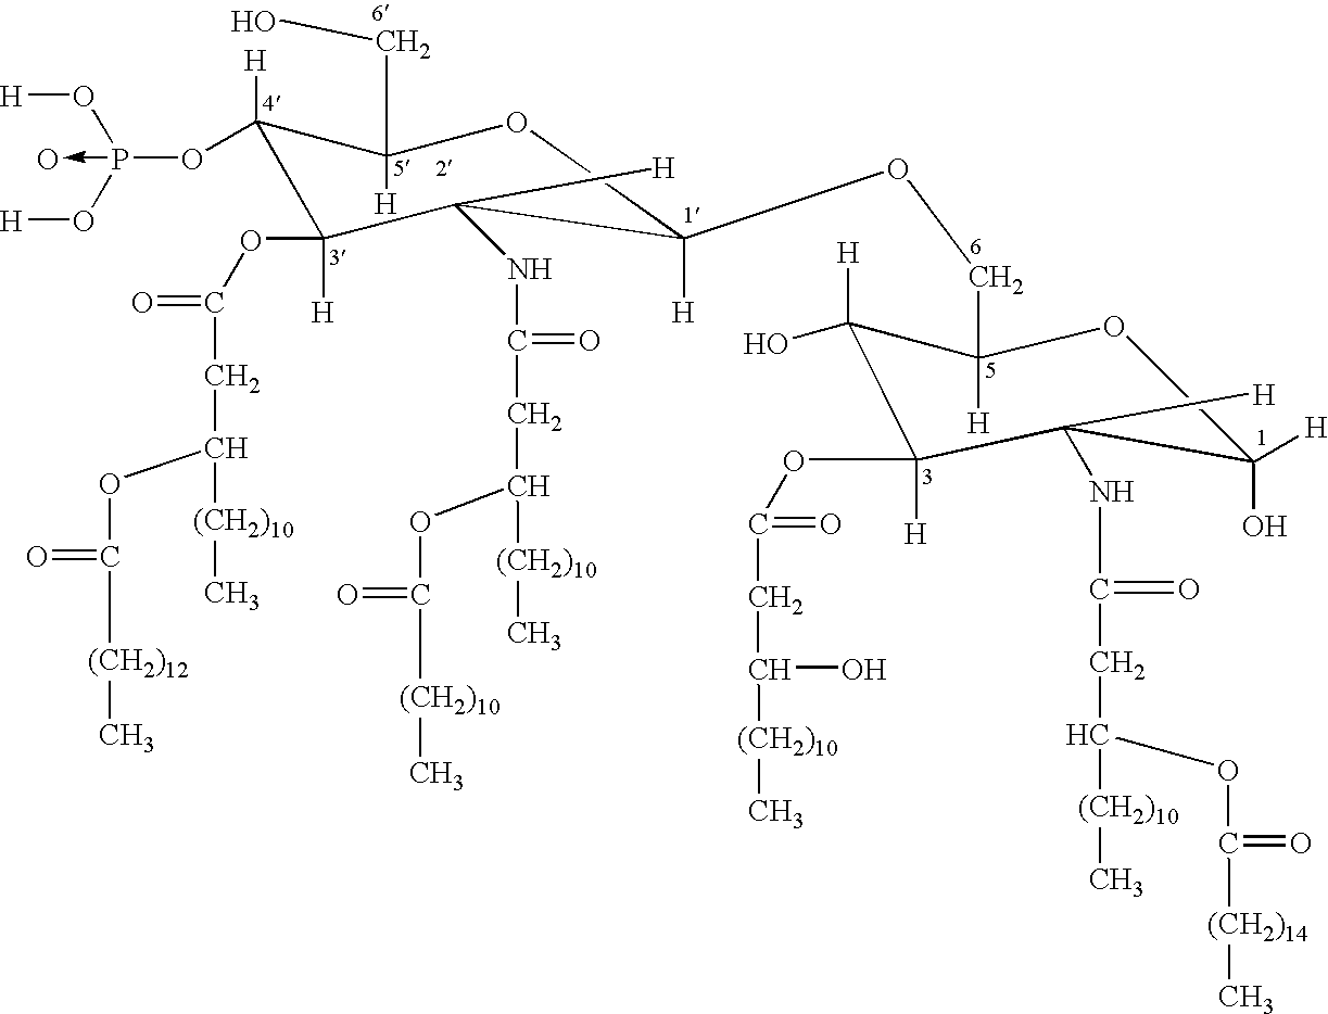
C(=O)(CC([(CH2)10]C)OC([(CH2)14]C)=O)NC1([H])C(OC(CC(O)[(CH2)10]C)=O)([H])C([H])(O)C(COC2([H])OC([H])(CO)C(OP(O[H])(O[H])->O)([H])C(OC(=O)CC([(CH2)10]C)OC([(CH2)12]C)=O)([H])C2(NC(=O)CC([(CH2)10]C)OC(=O)[(CH2)10]C)[H])([H])OC1(O)[H]
